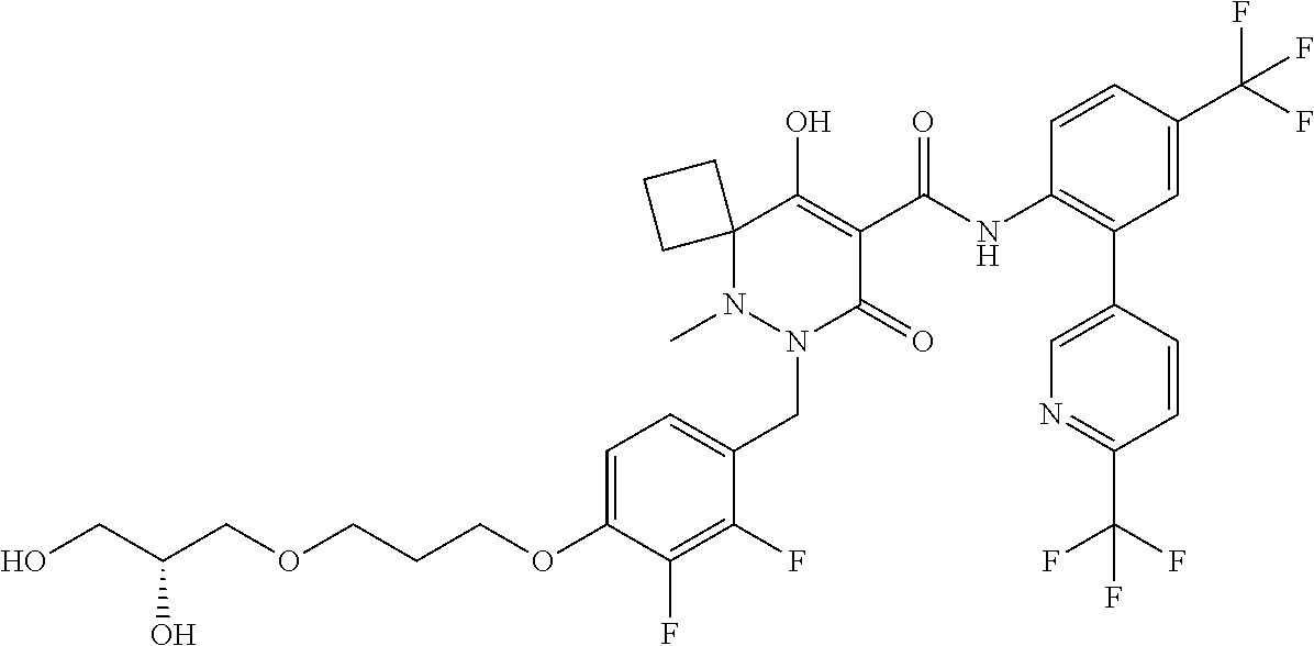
N1(C)N(CC2=CC=C(OCCCOCC(CO)O)C(F)=C2F)C(=O)C(C(NC2=C(C3=CN=C(C(F)(F)F)C=C3)C=C(C(F)(F)F)C=C2)=O)=C(O)C12CCC2
